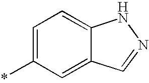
*C1=CC=C2C(=C1)C=NN2
